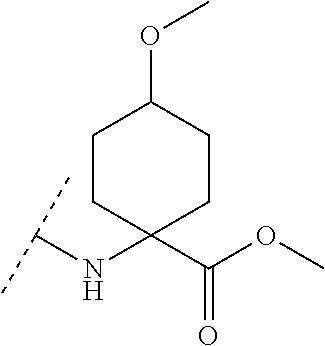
C(NC1(C(OC)=O)CCC(OC)CC1)(C)C
